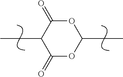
C1(=O)OC(CC)OC(=O)C1CC
